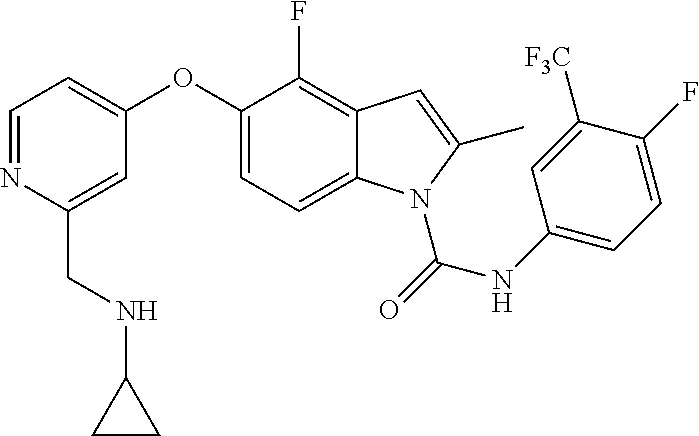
C1(OC2=CC=NC(CNC3CC3)=C2)=CC=C2C(=C1F)C=C(C)N2C(NC1=CC=C(F)C([F3C])=C1)=O
